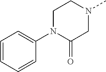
C1(N2CCN(C)CC2=O)=CC=CC=C1
